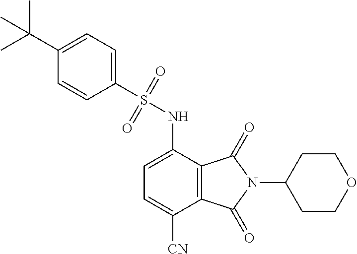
C1=C(NS(=O)(=O)C2=CC=C(C(C)(C)C)C=C2)C2=C(C([CN])=C1)C(=O)N(C1CCOCC1)C2=O
